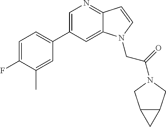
C1=C(C2=CC=C(F)C(C)=C2)C=C2C(=N1)C=CN2CC(=O)N1CC2C(C1)C2
